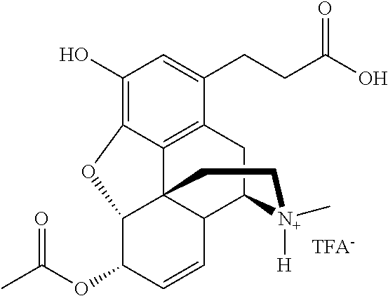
C1(O)=C2C3=C(C(CCC(O)=O)=C1)CC1C4C3(C(C(OC(C)=O)C=C4)O2)CC[N+]1(C)[H]
